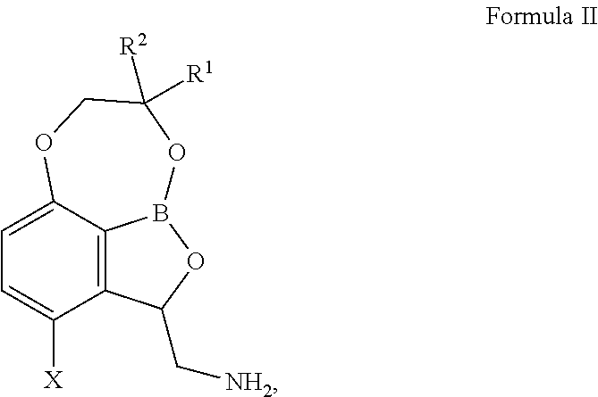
C1=C2C3=C(C([X])=C1)C(C[NH2])OB3OC([R1])([R2])CO2
